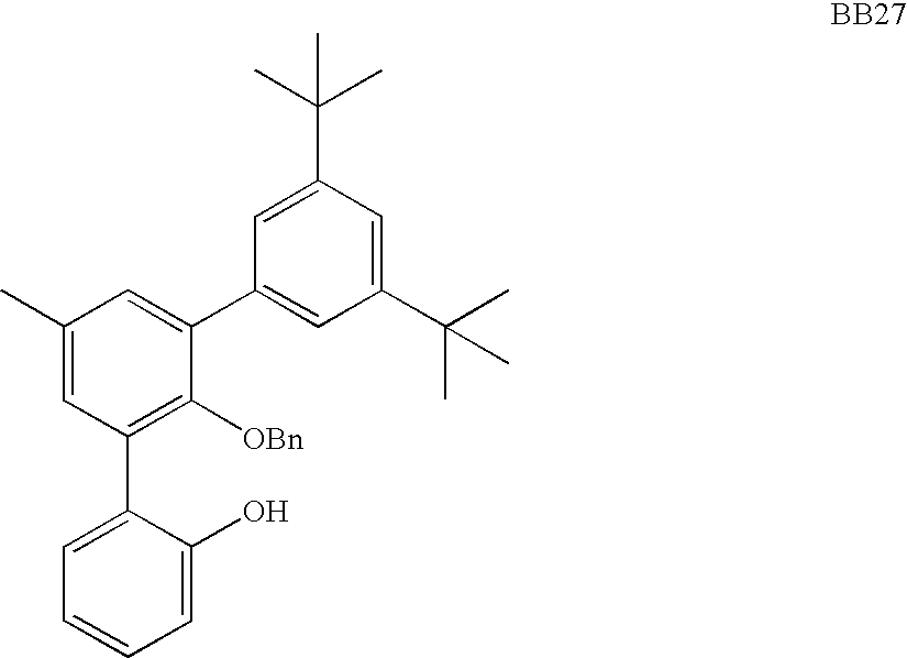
C1(O)=CC=CC=C1C1=C([OBn])C(C2=CC(C(C)(C)C)=CC(C(C)(C)C)=C2)=CC(C)=C1
